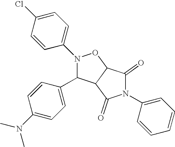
C1(Cl)=CC=C(N2C(C3=CC=C(N(C)C)C=C3)C3C(O2)C(=O)N(C2=CC=CC=C2)C3=O)C=C1
